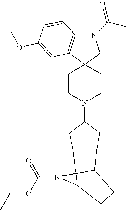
C1CN(C2CCC3N(C(OCC)=O)C(CC2)CC3)CCC12CN(C(C)=O)C1=C2C=C(OC)C=C1
